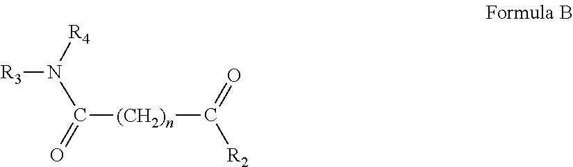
[R2]C(=O)[(CH2)n]C(N([R4])[R3])=O
